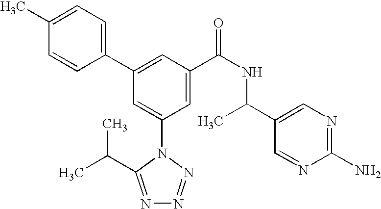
C1(C2=CC(C(NC(C3=CN=C(N)N=C3)C)=O)=CC(N3C(C(C)C)=NN=N3)=C2)=CC=C(C)C=C1
